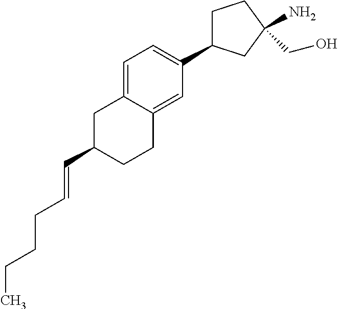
C1(C=CCCCC)CC2=CC=C(C3CCC(CO)(N)C3)C=C2CC1
